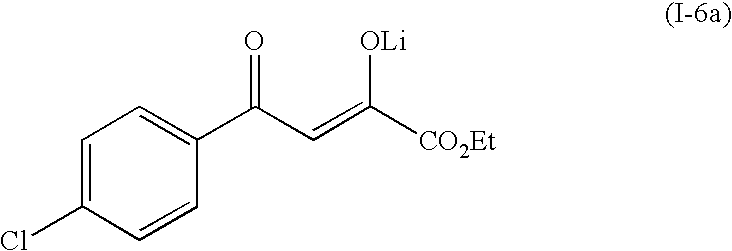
C1=C(Cl)C=CC(C(C=C([CO2Et])[OLi])=O)=C1
